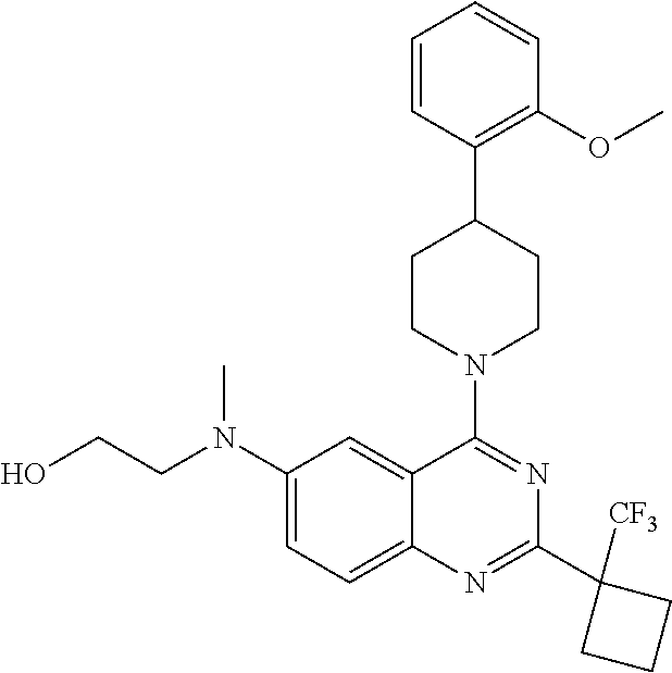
C1(N(CCO)C)=CC=C2C(=C1)C(N1CCC(C3=C(OC)C=CC=C3)CC1)=NC(C1([CF3])CCC1)=N2
